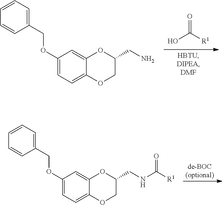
C1(CNC([R1])=O)OC2=CC(OCC3=CC=CC=C3)=CC=C2OC1.O=C([R1])O.C1(CN)OC2=CC(OCC3=CC=CC=C3)=CC=C2OC1
